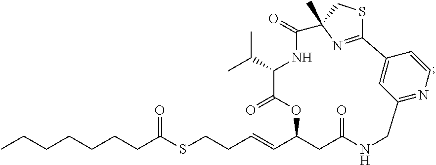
CCCCCCCC(SCCC=CC1OC(=O)C(C(C)C)NC(=O)C2(C)CSC(=N2)C2=CC(=NC=C2)CNC(=O)C1)=O
